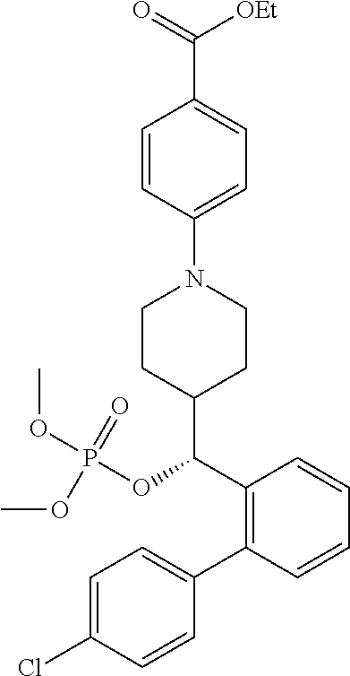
C1=C(Cl)C=CC(C2=C(C(C3CCN(C4=CC=C(C(=O)[OEt])C=C4)CC3)OP(OC)(OC)=O)C=CC=C2)=C1
